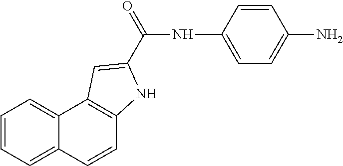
C1=CC2=CC=CC=C2C2=C1NC(C(=O)NC1=CC=C(N)C=C1)=C2
